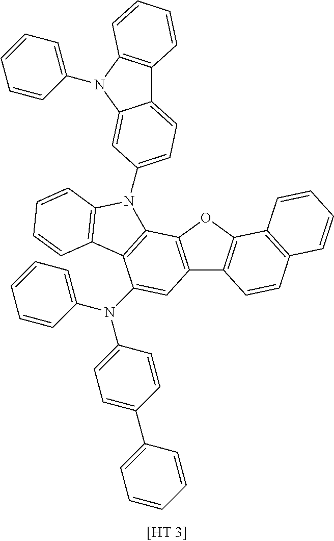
C12=C(N(C3=CC=CC=C3)C3=CC(N4C5=C(C(N(C6=CC=CC=C6)C6=CC=C(C7=CC=CC=C7)C=C6)=CC6=C5OC5=C6C=CC6=C5C=CC=C6)C5=C4C=CC=C5)=CC=C13)C=CC=C2
